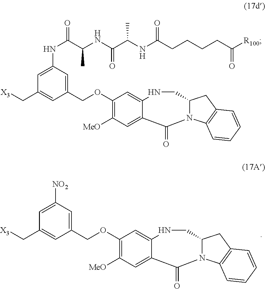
C1(OCC2=CC([NO2])=CC(C[X3])=C2)=C([MeO])C=C2C(=C1)NCC1N(C3=C(C1)C=CC=C3)C2=O.C1(OCC2=CC(NC(C(NC(C(NC(CCCCC([R100])=O)=O)C)=O)C)=O)=CC(C[X3])=C2)=C([MeO])C=C2C(=C1)NCC1N(C3=C(C1)C=CC=C3)C2=O
